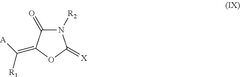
N1([R2])C(=O)C(=C([A])[R1])OC1=[X]
